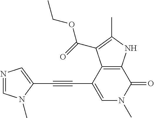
C(C1=CN(C)C(=O)C2=C1C(C(=O)OCC)=C(C)N2)#CC1=CN=CN1C
